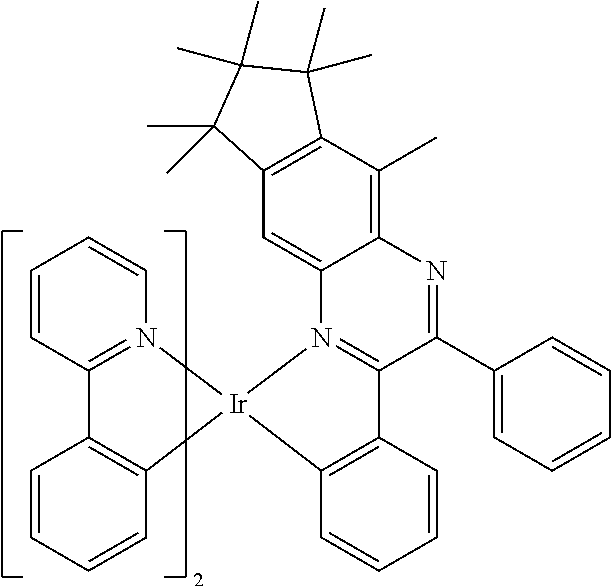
C12=C(C=CC=C1)[Ir]1(N3=C2C=CC=C3)C2=C(C=CC=C2)C2=N1C1=CC3=C(C(C)=C1N=C2C1=CC=CC=C1)C(C)(C)C(C)(C)C3(C)C
